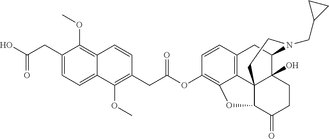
C(CC1=CC=C2C(=C1OC)C=CC(CC(OC1=C3C4=C(C=C1)CC1C5(O)C4(C(C(=O)CC5)O3)CCN1CC1CC1)=O)=C2OC)(=O)O
